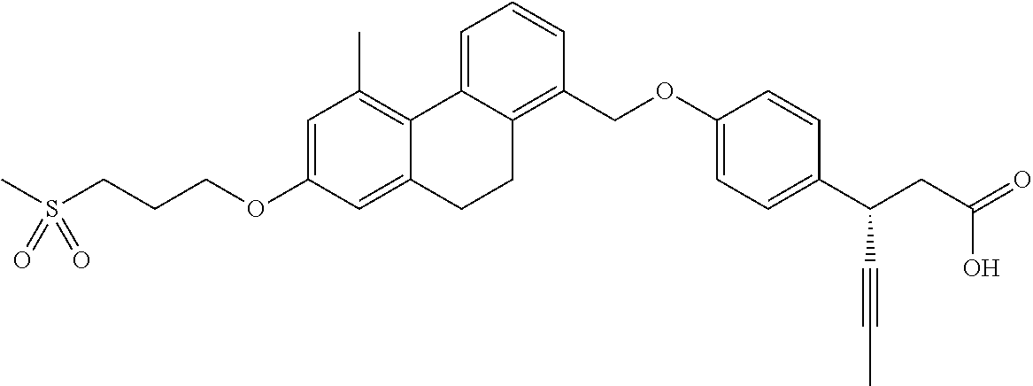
C1=CC(COC2=CC=C(C(CC(=O)O)C#CC)C=C2)=C2C(=C1)C1=C(C)C=C(OCCCS(C)(=O)=O)C=C1CC2
